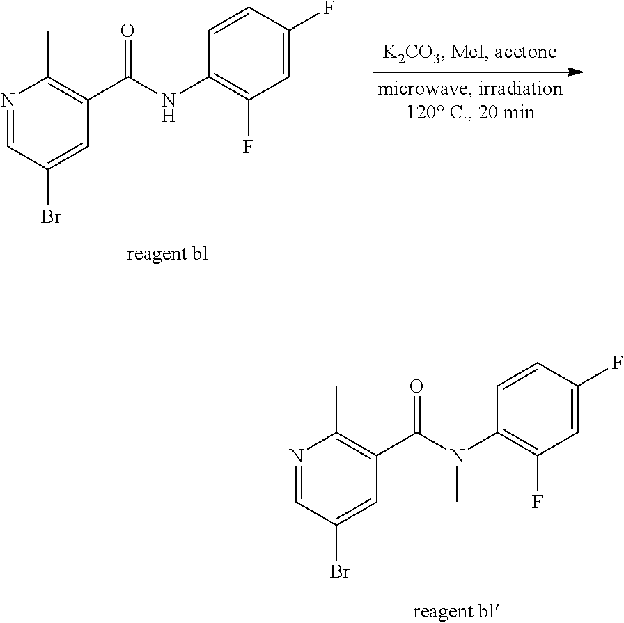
N1=CC(Br)=CC(C(NC2=C(F)C=C(F)C=C2)=O)=C1C.N1=CC(Br)=CC(C(N(C2=C(F)C=C(F)C=C2)C)=O)=C1C
